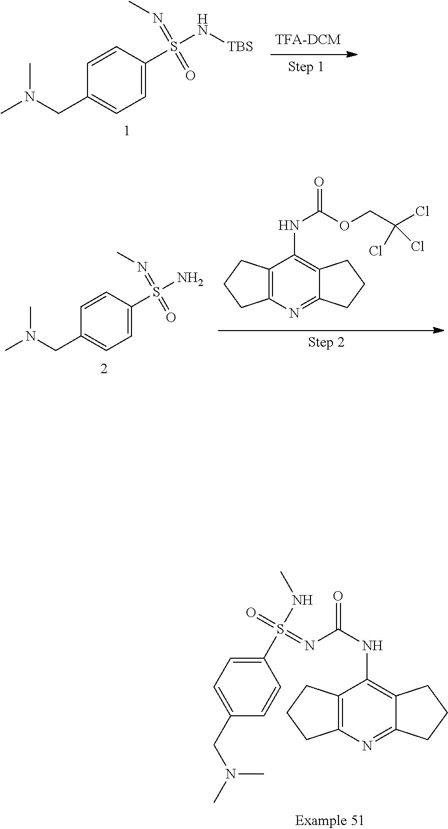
N(C)(C)CC1=CC=C(S(=NC)(=O)N[TBS])C=C1.N(C)(C)CC1=CC=C(S(=NC)(=O)N)C=C1.C(C(Cl)(Cl)Cl)OC(=O)NC1=C2CCCC2=NC2=C1CCC2.S(=O)(C1=CC=C(CN(C)C)C=C1)(NC)=NC(=O)NC1=C2C(=NC3=C1CCC3)CCC2
